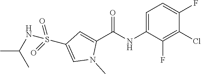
C1(C(NC2=CC=C(F)C(Cl)=C2F)=O)=CC(S(=O)(=O)NC(C)C)=CN1C
